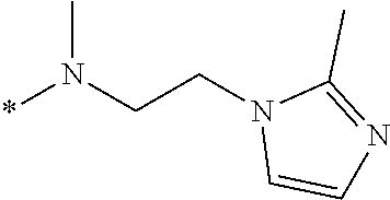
C(N1C=CN=C1C)CN(*)C
